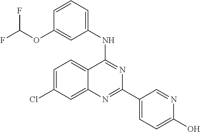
C1=C(Cl)C=C2C(=C1)C(NC1=CC=CC(OC(F)F)=C1)=NC(C1=CC=C(O)N=C1)=N2
